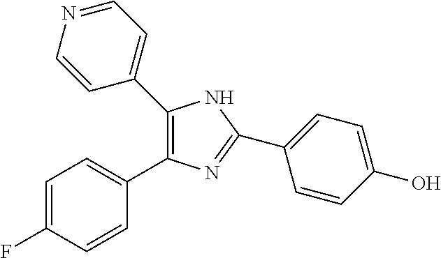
C1(C2=CC=NC=C2)=C(C2=CC=C(F)C=C2)N=C(C2=CC=C(O)C=C2)N1
